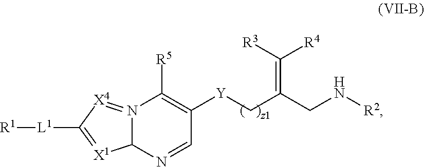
C12N(=[X4]C([L1][R1])=[X1]1)C([R5])=C([Y]CC(CN[R2])=C([R4])[R3])C=N2
